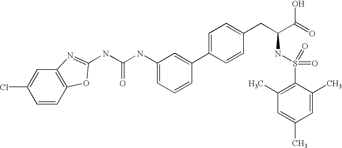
C1=CC2=C(C=C1Cl)N=C(NC(NC1=CC=CC(C3=CC=C(CC(C(=O)O)NS(=O)(=O)C4=C(C)C=C(C)C=C4C)C=C3)=C1)=O)O2
